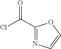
C1(C(Cl)=O)=NC=CO1
